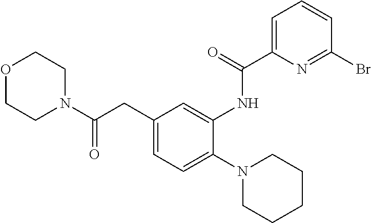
C1OCCN(C(CC2=CC=C(N3CCCCC3)C(NC(C3=CC=CC(Br)=N3)=O)=C2)=O)C1
